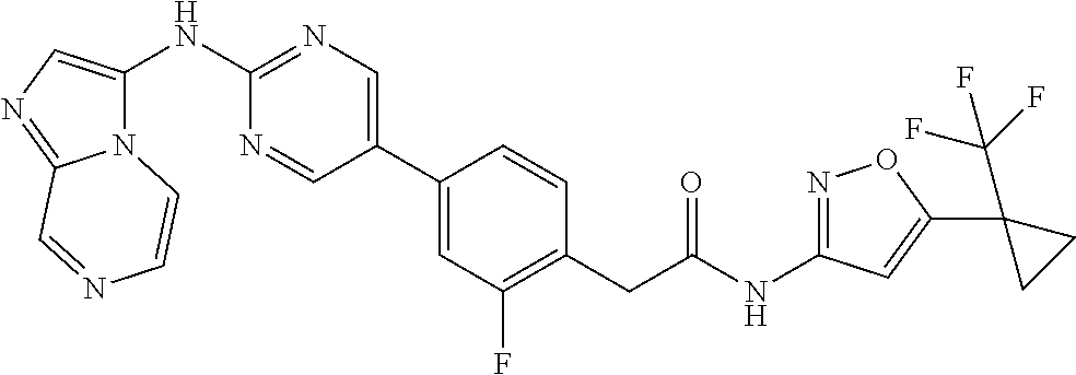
C1(C2=CN=C(NC3=CN=C4N3C=CN=C4)N=C2)=CC(F)=C(CC(NC2=NOC(C3(C(F)(F)F)CC3)=C2)=O)C=C1
